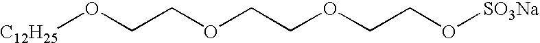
[C12H25]OCCOCCOCCO[SO3Na]
